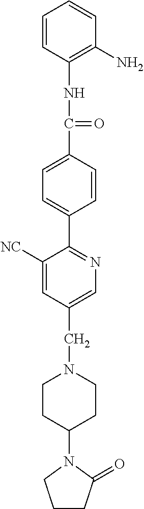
C1=CC(NC(C2=CC=C(C3=NC=C(CN4CCC(N5CCCC5=O)CC4)C=C3[NC])C=C2)=O)=C(N)C=C1
